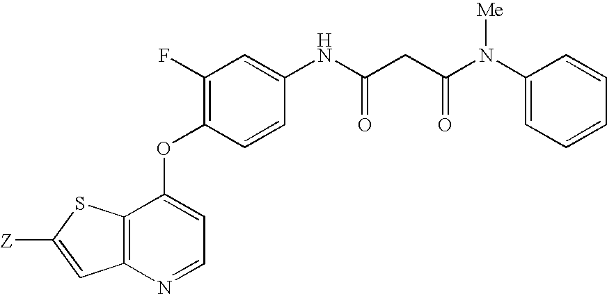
C12=C(N=CC=C1OC1=C(F)C=C(NC(CC(N(C3=CC=CC=C3)[Me])=O)=O)C=C1)C=C([Z])S2
